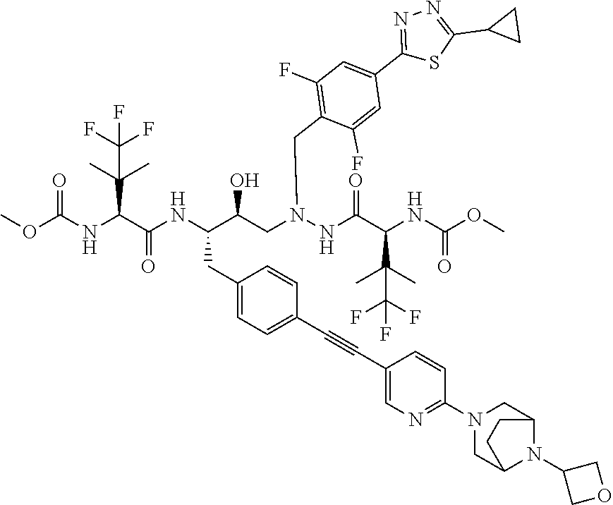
COC(NC(C(NC(C(CN(NC(C(NC(OC)=O)C(C)(C)C(F)(F)F)=O)CC1=C(F)C=C(C2=NN=C(C3CC3)S2)C=C1F)O)CC1=CC=C(C#CC2=CN=C(N3CC4N(C5COC5)C(C3)CC4)C=C2)C=C1)=O)C(C)(C)C(F)(F)F)=O
